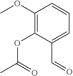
C1(OC)=C(OC(C)=O)C(C=O)=CC=C1
